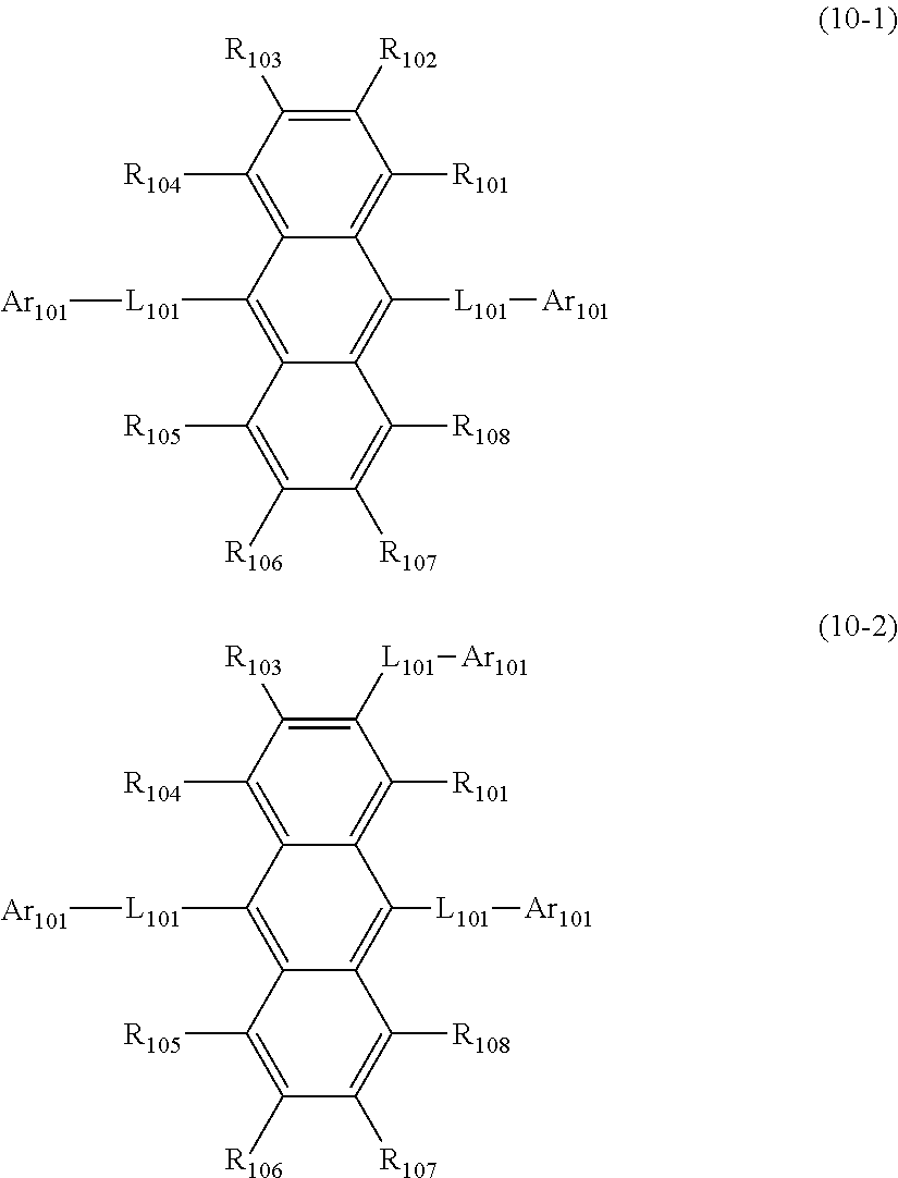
[R106]C1=C([R105])C2=C([L101][Ar101])C3=C([R104])C([R103])=C([R102])C([R101])=C3C([L101][Ar101])=C2C([R108])=C1[R107].[R106]C1=C([R105])C2=C([L101][Ar101])C3=C([R104])C([R103])=C([L101][Ar101])C([R101])=C3C([L101][Ar101])=C2C([R108])=C1[R107]
